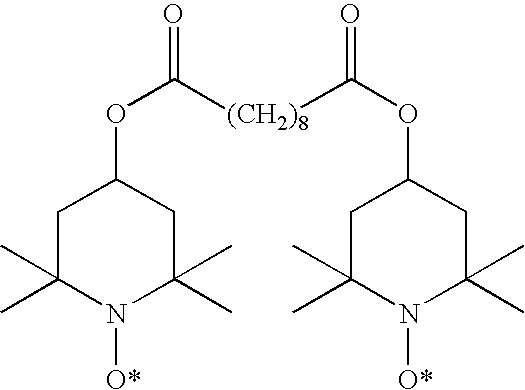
C1C(C)(C)N([O*])C(C)(C)CC1OC(=O)[(CH2)8]C(OC1CC(C)(C)N([O*])C(C)(C)C1)=O
